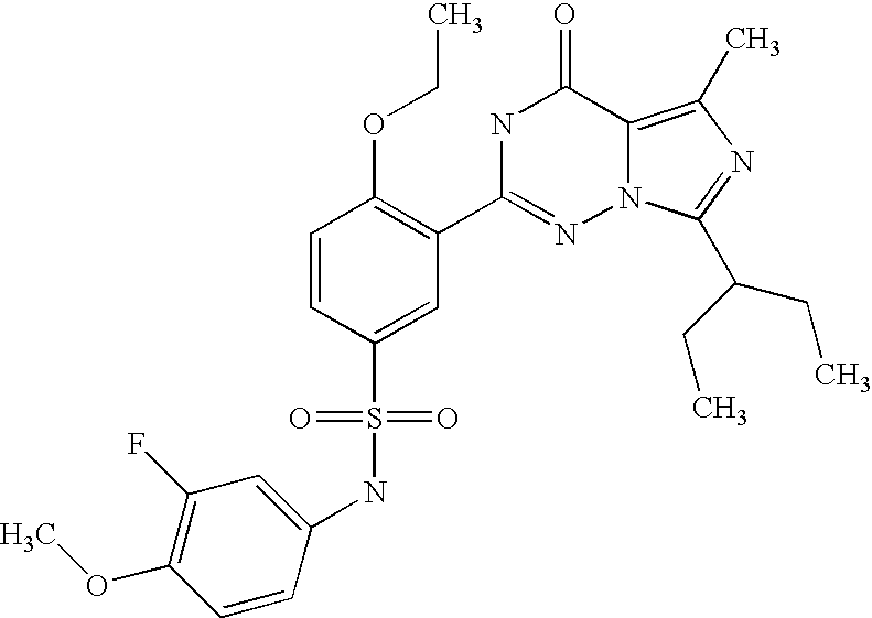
C1=CC(S(NC2=CC(F)=C(OC)C=C2)(=O)=O)=CC(C2=NN3C(=C(C)N=C3C(CC)CC)C(=O)N2)=C1OCC
